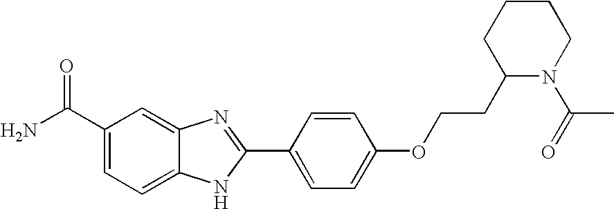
C12=CC(C(=O)N)=CC=C1NC(C1=CC=C(OCCC3N(C(=O)C)CCCC3)C=C1)=N2
